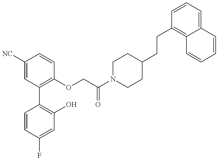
C1=CC(F)=CC(O)=C1C1=C(OCC(N2CCC(CCC3=C4C(=CC=C3)C=CC=C4)CC2)=O)C=CC([NC])=C1
